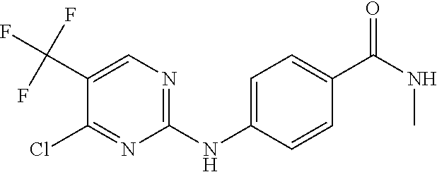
C1(C(F)(F)F)=CN=C(NC2=CC=C(C(NC)=O)C=C2)N=C1Cl
